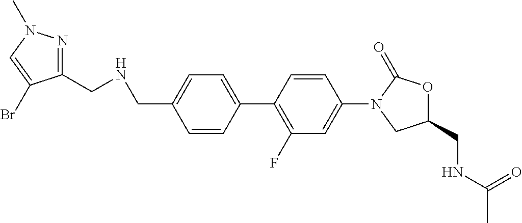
C1=CC(C2=C(F)C=C(N3CC(CNC(C)=O)OC3=O)C=C2)=CC=C1CNCC1=NN(C)C=C1Br
